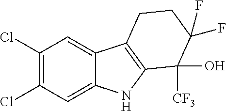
C1(Cl)=C(Cl)C=C2C(=C1)C1=C(N2)C([CF3])(O)C(F)(F)CC1
